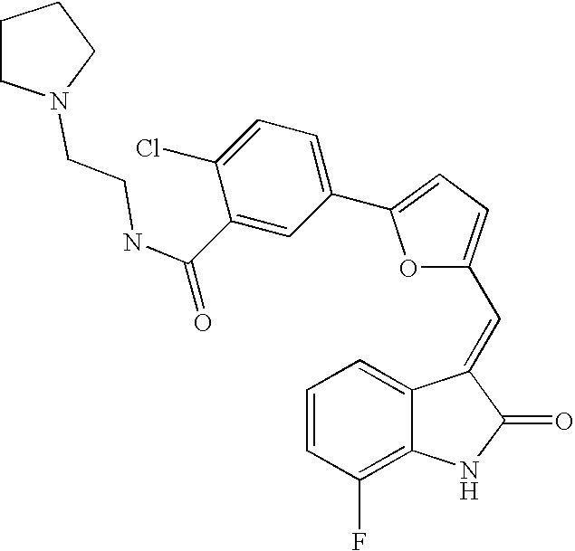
C1=CC(F)=C2C(=C1)C(=CC1=CC=C(C3=CC=C(Cl)C(C(NCCN4CCCC4)=O)=C3)O1)C(=O)N2
